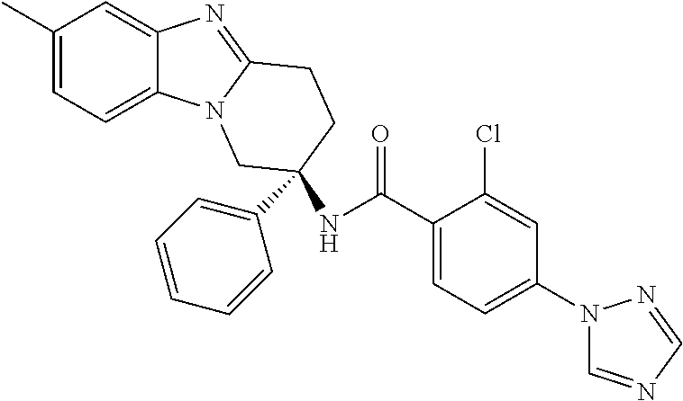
C1(C)=CC=C2C(=C1)N=C1N2CC(C2=CC=CC=C2)(NC(C2=CC=C(N3C=NC=N3)C=C2Cl)=O)CC1
